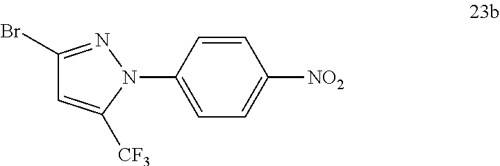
C1(Br)=NN(C2=CC=C([NO2])C=C2)C([CF3])=C1
